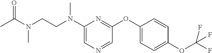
C1(N(CCN(C)C(=O)C)C)=CN=CC(OC2=CC=C(OC(F)(F)F)C=C2)=N1
